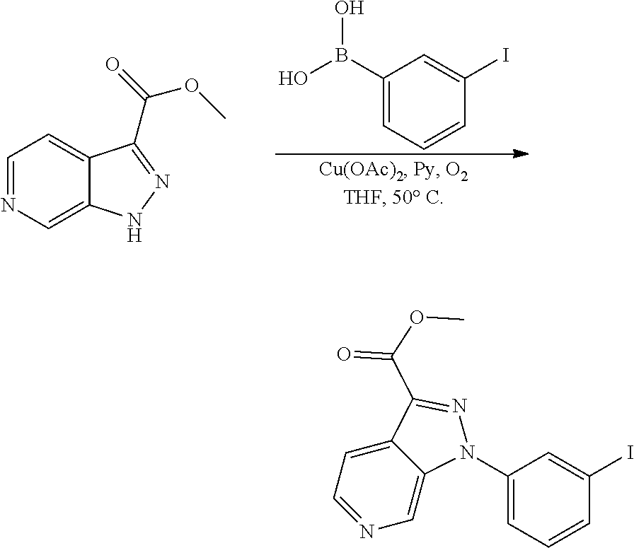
C1(B(O)O)=CC=CC(I)=C1.C1=NC=C2C(=C1)C(C(OC)=O)=NN2.C1(N2C3=CN=CC=C3C(C(=O)OC)=N2)=CC=CC(I)=C1
